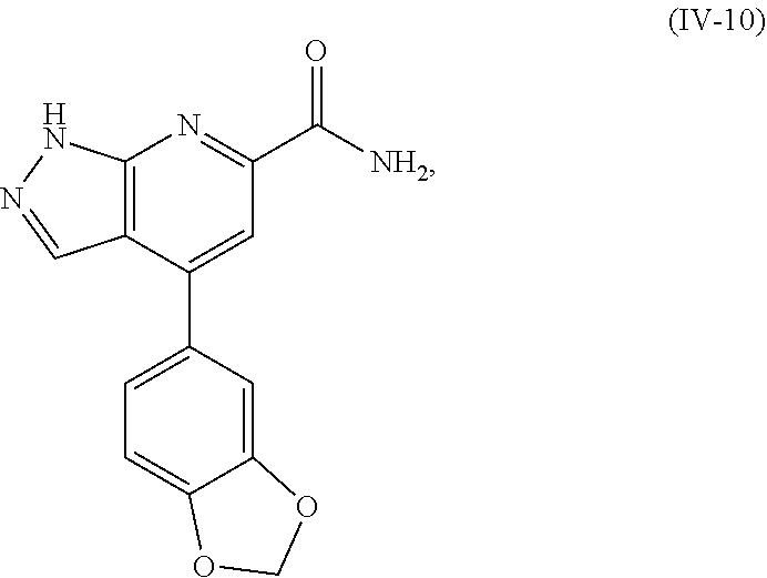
C12=C(C(C3=CC=C4C(=C3)OCO4)=CC(C([NH2])=O)=N1)C=NN2
